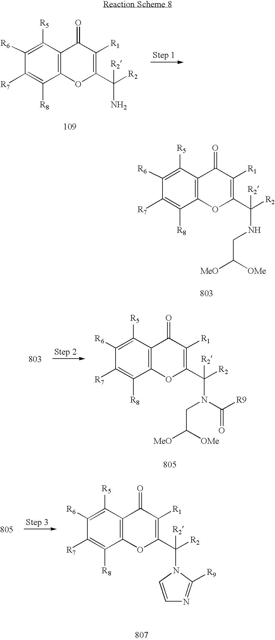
C12=C(C([R5])=C([R6])C([R7])=C1[R8])C(=O)C([R1])=C(C([R2])(NCC([MeO])[OMe])[R2])O2.C12=C(C([R5])=C([R6])C([R7])=C1[R8])C(=O)C([R1])=C(C([R2])(N)[R2])O2.C1([R6])=C([R5])C2=C(C([R8])=C1[R7])OC(C([R2])(N(CC([MeO])[OMe])C([R9])=O)[R2])=C([R1])C2=O.C1([R6])=C([R5])C2=C(C([R8])=C1[R7])OC(C([R2])([R2])N1C=CN=C1[R9])=C([R1])C2=O
